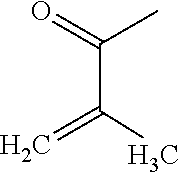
C(C(C)=C)(C)=O
